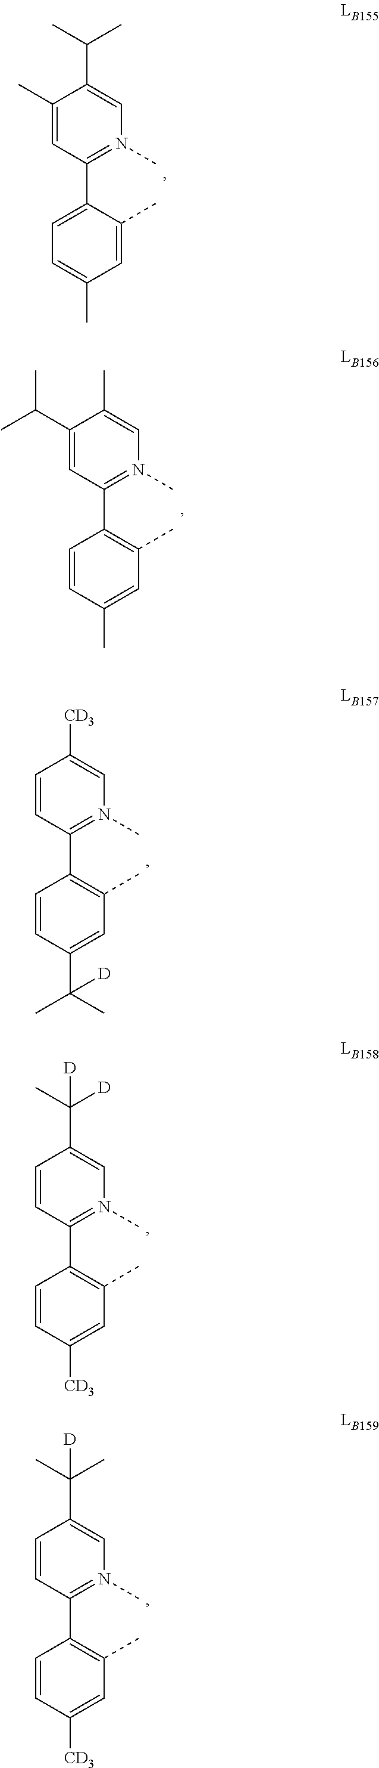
C1(C)=CC=C(C2=N(C)C=C(C(C)C)C(C)=C2)C(C)=C1.C1=CC(C)=CC(C)=C1C1=N(C)C=C(C)C(C(C)C)=C1.C1=CC(C(C)(C)[D])=CC(C)=C1C1=N(C)C=C([CD3])C=C1.C1=CC([CD3])=CC(C)=C1C1=N(C)C=C(C([D])(C)[D])C=C1.C1=CC([CD3])=CC(C)=C1C1=N(C)C=C(C(C)(C)[D])C=C1
